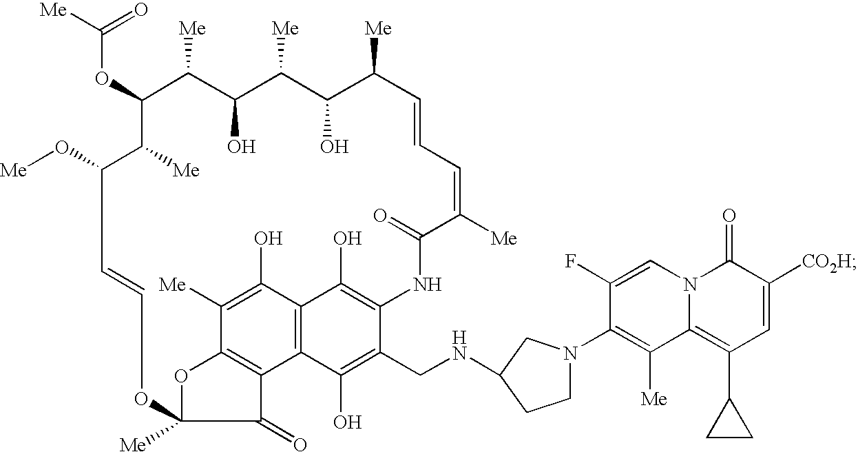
C1=CC=C([Me])C(=O)NC2=C(O)C3=C(C4=C(OC([Me])(OC=CC(O[Me])C([Me])C(OC([Me])=O)C([Me])C(O)C([Me])C(O)C1[Me])C4=O)C([Me])=C3O)C(O)=C2CNC1CN(C2=C([Me])C3=C(C4CC4)C=C([CO2H])C(=O)N3C=C2F)CC1
